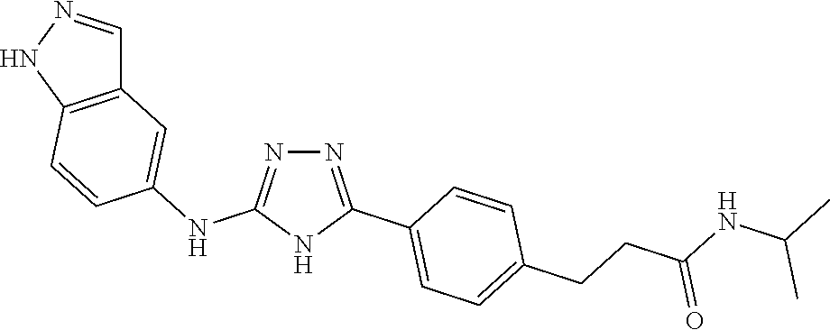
N1=C(NC2=CC3=C(C=C2)NN=C3)NC(C2=CC=C(CCC(NC(C)C)=O)C=C2)=N1
